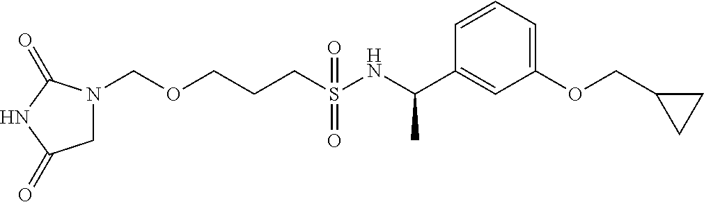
C(S(NC(C1=CC(OCC2CC2)=CC=C1)C)(=O)=O)CCOCN1CC(=O)NC1=O
